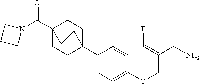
C1C2(C3=CC=C(OCC(CN)=CF)C=C3)CCC(C(=O)N3CCC3)(C1)CC2
